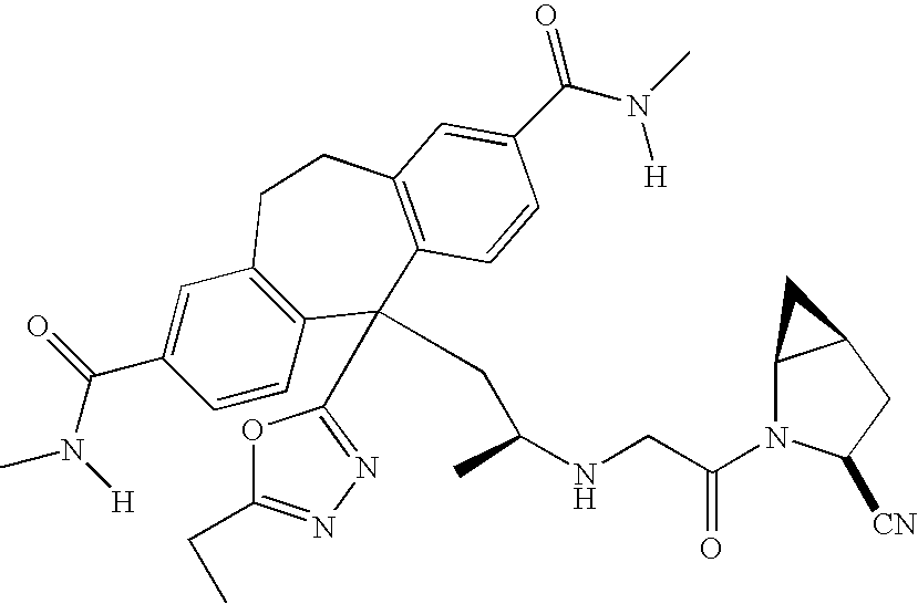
CN(C(C1=CC2=C(C=C1)C(C1=NN=C(CC)O1)(CC(NCC(N1C3C(CC1[CN])C3)=O)C)C1=C(CC2)C=C(C(N(C)[H])=O)C=C1)=O)[H]
